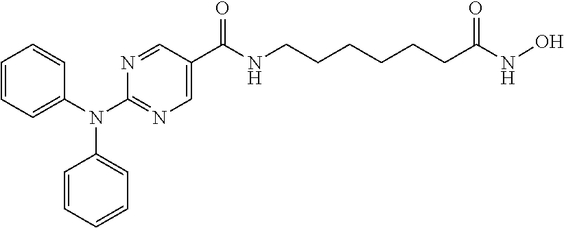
C(NCCCCCCC(NO)=O)(=O)C1=CN=C(N(C2=CC=CC=C2)C2=CC=CC=C2)N=C1
